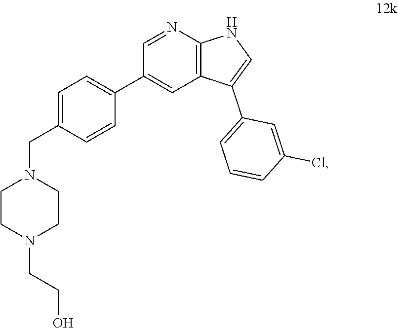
C12=C(N=CC(C3=CC=C(CN4CCN(CCO)CC4)C=C3)=C1)NC=C2C1=CC=CC(Cl)=C1
